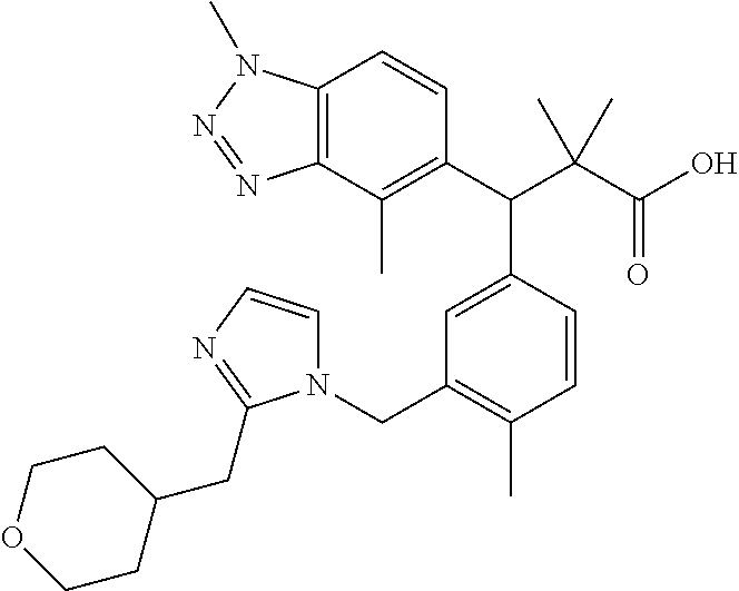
C1(C(C(C(O)=O)(C)C)C2=CC(CN3C=CN=C3CC3CCOCC3)=C(C)C=C2)=C(C)C2=C(C=C1)N(C)N=N2
